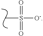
O=S(=O)([O-])C
